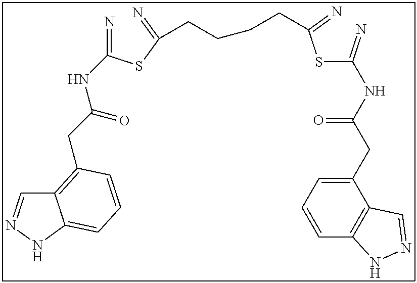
N=C(SC(=N)CCCCC(SC(=N)NC(CC1=CC=CC2=C1C=NN2)=O)=N)NC(CC1=C2C=NNC2=CC=C1)=O
